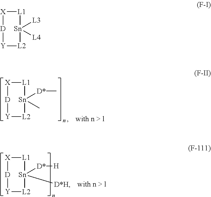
[X]1[L1][Sn]([D*]C)(C)[L2][Y][D]1.[X]1[L1][Sn]([D*][H])([D*H])[L2][Y][D]1.[X]1[L1][Sn]([L3])([L4])[L2][Y][D]1
